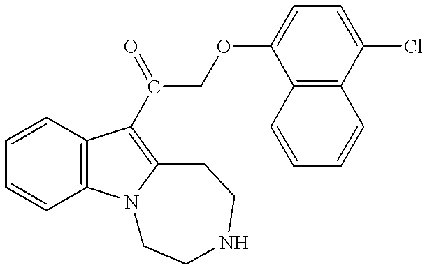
C1=CC=CC2=C1C(C(COC1=CC=C(Cl)C3=C1C=CC=C3)=O)=C1N2CCNCC1
